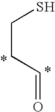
C(CC=O)S
